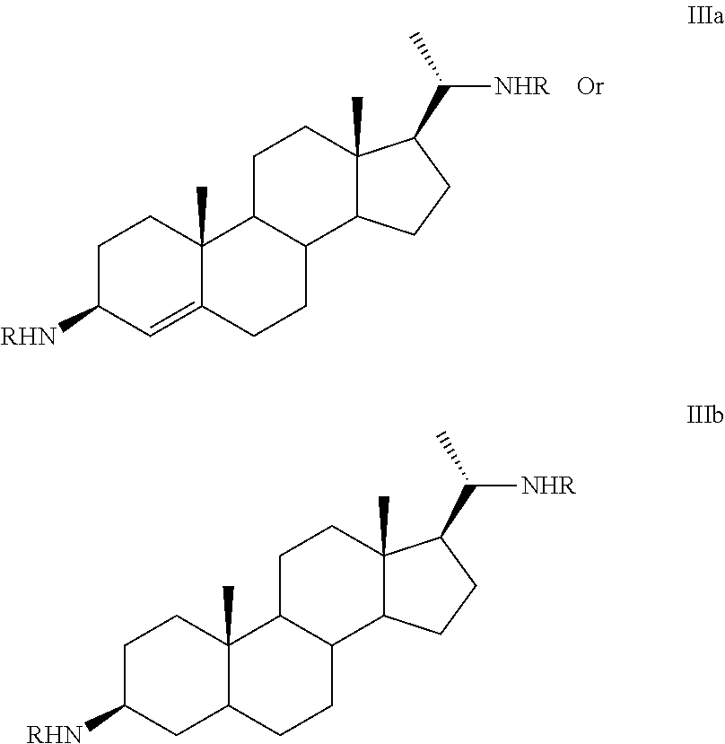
C12CCC3(C)C(C1CCC1=CC([RHN])CCC21C)CCC3C([NHR])C.[Or].C12CCC3(C)C(C1CCC1C2(C)CCC([RHN])C1)CCC3C([NHR])C
